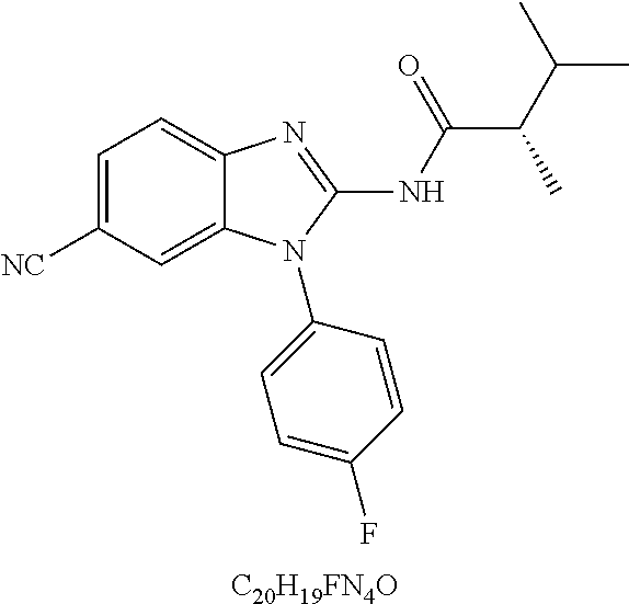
C1=C([NC])C=C2C(=C1)N=C(NC(=O)C(C(C)C)C)N2C1=CC=C(F)C=C1.[C20H19FN4O]
